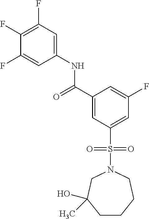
C1(F)=C(F)C=C(NC(C2=CC(S(N3CC(O)(C)CCCC3)(=O)=O)=CC(F)=C2)=O)C=C1F
